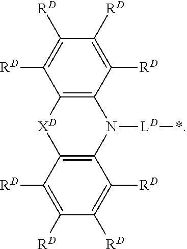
C12=C(C([RD])=C([RD])C([RD])=C1[RD])N([LD]*)C1=C([XD]2)C([RD])=C([RD])C([RD])=C1[RD]
